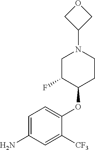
C1C(F)C(OC2=CC=C(N)C=C2[CF3])CCN1C1COC1
